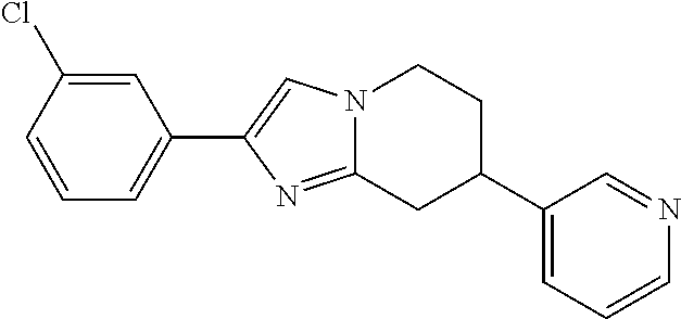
N12C(=NC(C3=CC=CC(Cl)=C3)=C1)CC(C1=CC=CN=C1)CC2
